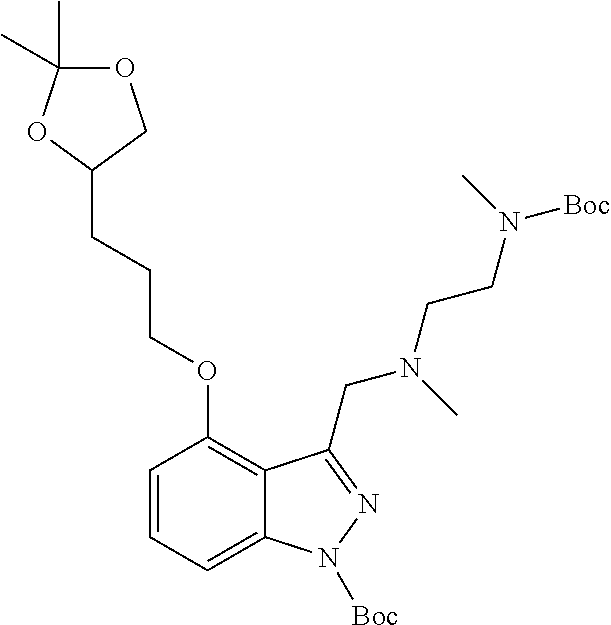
C1=CC=C2C(=C1OCCCC1COC(C)(C)O1)C(CN(C)CCN(C)[Boc])=NN2[Boc]
